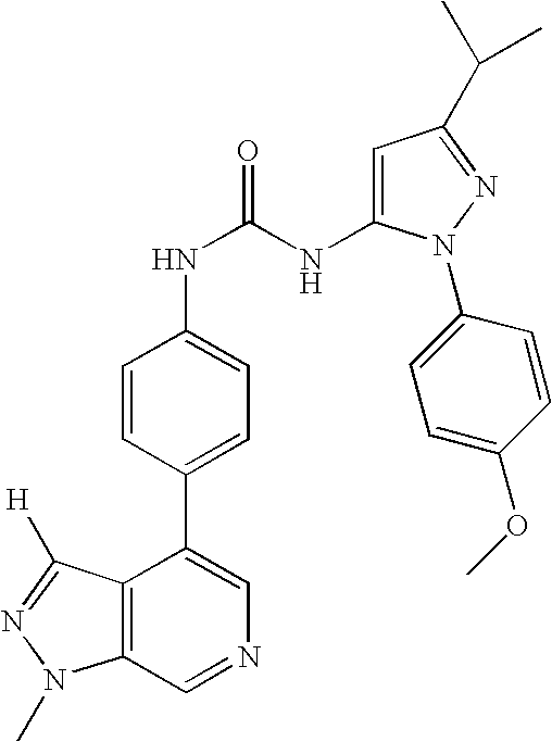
C12=C(C=NC=C1C1=CC=C(NC(NC3=CC(C(C)C)=NN3C3=CC=C(OC)C=C3)=O)C=C1)N(C)N=C2[H]
